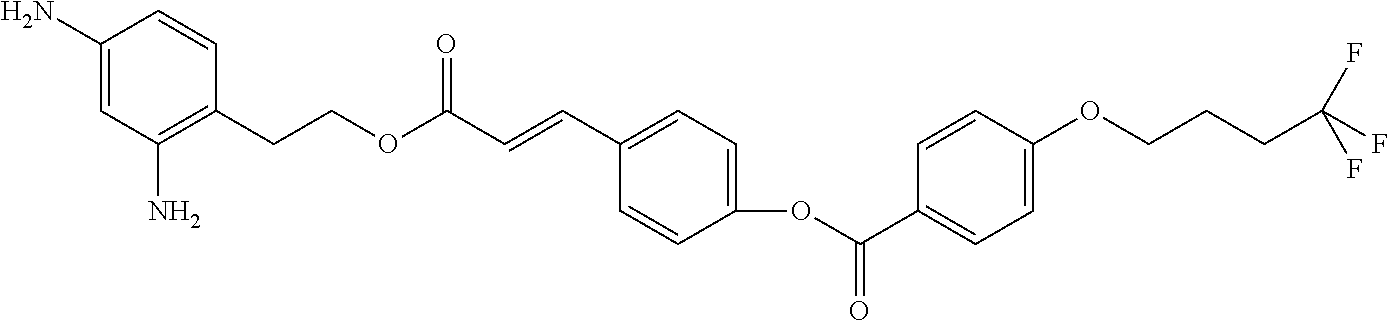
C1(N)=CC(N)=C(CCOC(C=CC2=CC=C(OC(=O)C3=CC=C(OCCCC(F)(F)F)C=C3)C=C2)=O)C=C1
